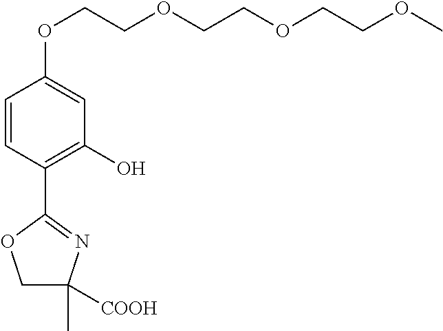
C1=CC(C2=NC(C)([COOH])CO2)=C(O)C=C1OCCOCCOCCOC
